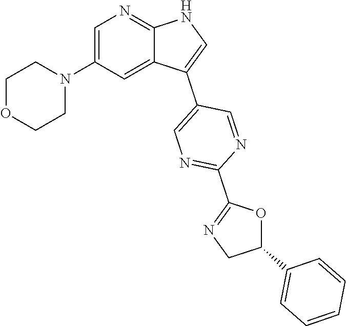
C1OCCN(C2=CN=C3C(=C2)C(C2=CN=C(C4=NCC(C5=CC=CC=C5)O4)N=C2)=CN3)C1
